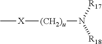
C[X][(CH2)u]N([R17])[R18]
